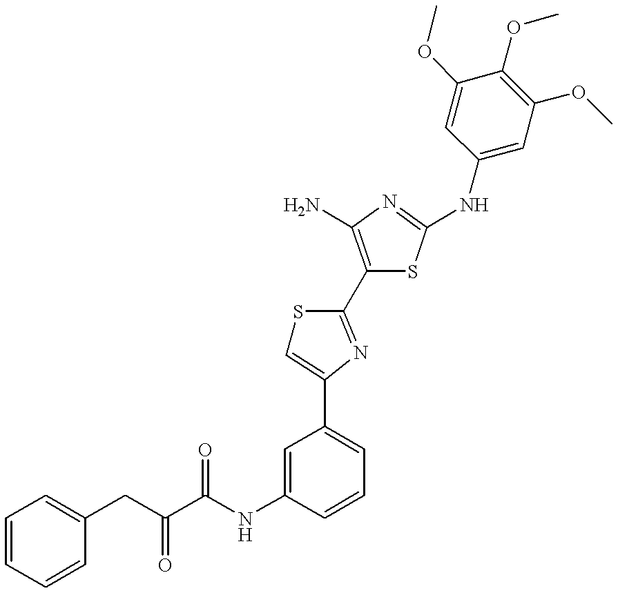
C(NC1=CC(C2=CSC(C3=C(N)N=C(NC4=CC(OC)=C(OC)C(OC)=C4)S3)=N2)=CC=C1)(=O)C(CC1=CC=CC=C1)=O
